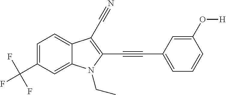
C1=C(C(F)(F)F)C=C2C(=C1)C(C#N)=C(C#CC1=CC=CC(O[H])=C1)N2CC
